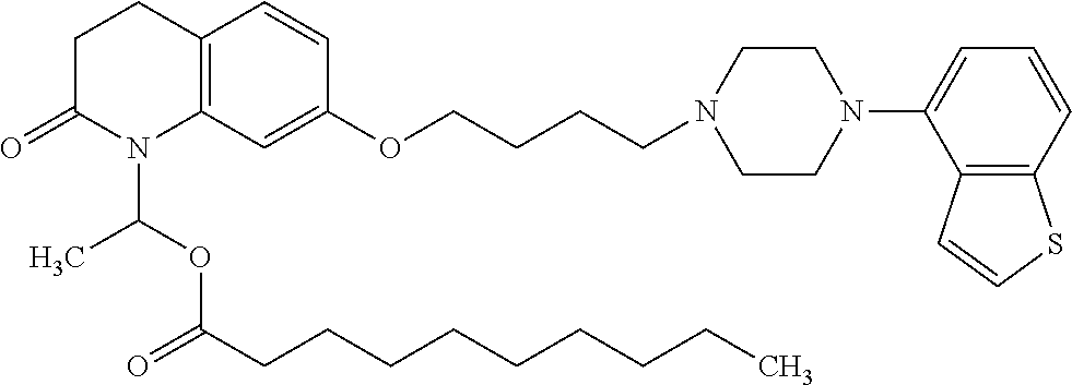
C12=C(C=C(OCCCCN3CCN(C4=CC=CC5=C4C=CS5)CC3)C=C1)N(C(OC(CCCCCCCCC)=O)C)C(=O)CC2
